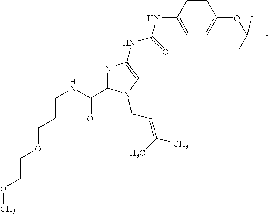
C(NC(=O)C1=NC(NC(NC2=CC=C(OC(F)(F)F)C=C2)=O)=CN1CC=C(C)C)CCOCCOC
